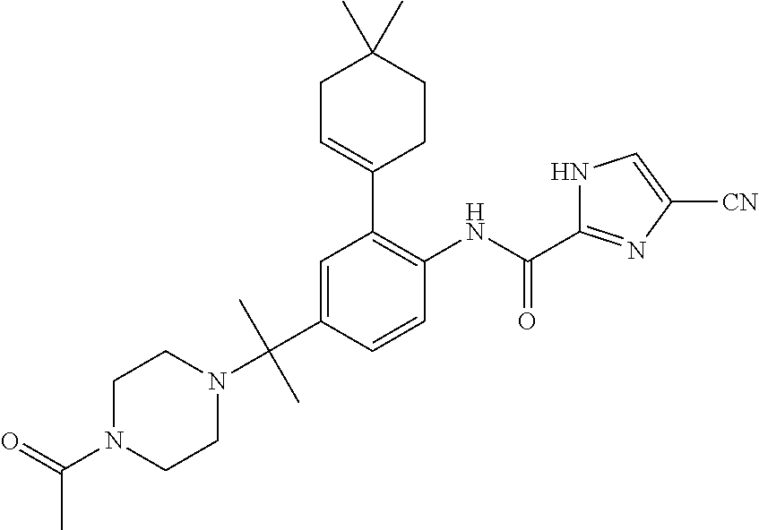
C1=C(C(N2CCN(C(=O)C)CC2)(C)C)C=CC(NC(C2=NC([CN])=CN2)=O)=C1C1=CCC(C)(C)CC1
